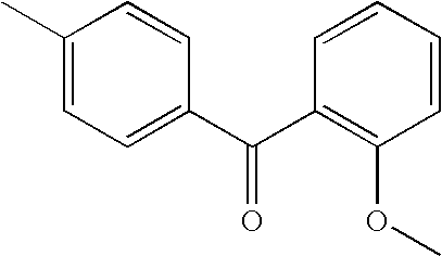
C1(C)=CC=C(C(C2=C(OC)C=CC=C2)=O)C=C1
